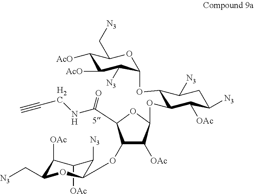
C1([OAc])C([OAc])C(C[N3])OC(OC2C([OAc])C(OC3C(OC4OC(C[N3])C([AcO])C([AcO])C4[N3])C([N3])CC([N3])C3[OAc])OC2C(NCC#C)=O)C1[N3]
